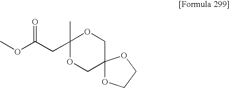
O(C(CC1(C)OCC2(CO1)OCCO2)=O)C
